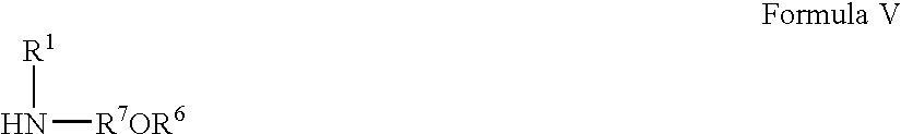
[R1]N[R7OR6]
